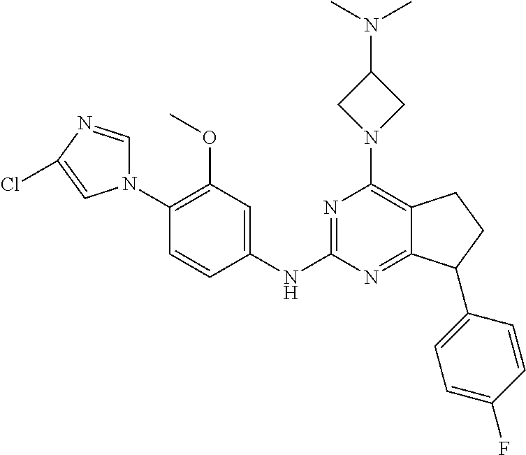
N1(C2=C(OC)C=C(NC3=NC(N4CC(N(C)C)C4)=C4C(=N3)C(C3=CC=C(F)C=C3)CC4)C=C2)C=NC(Cl)=C1
